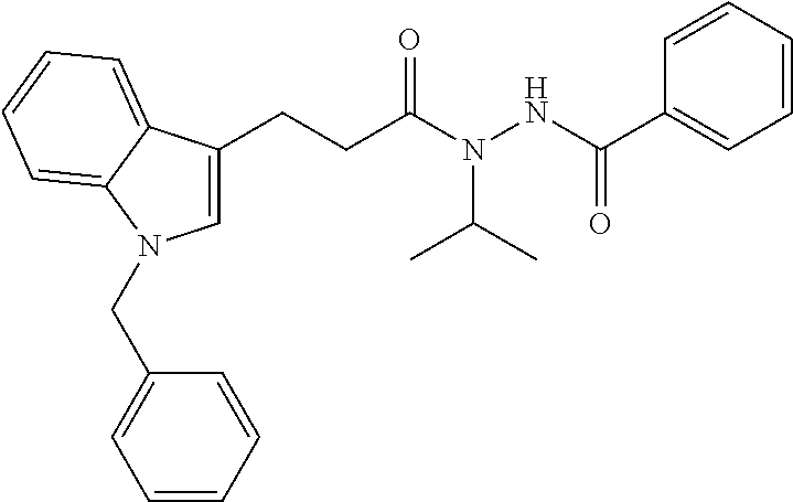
C1=CC=CC=C1C(NN(C(CCC1=CN(CC2=CC=CC=C2)C2=CC=CC=C12)=O)C(C)C)=O
